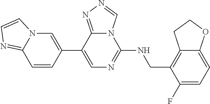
C12=CC=C(F)C(CNC3=NC=C(C4=CN5C(=NC=C5)C=C4)C4=NN=CN34)=C1CCO2
